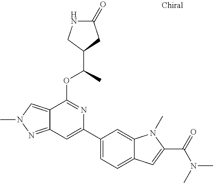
N1C(=O)CC(C(C)OC2=NC(C3=CC=C4C(=C3)N(C)C(C(=O)N(C)C)=C4)=CC3=NN(C)C=C23)C1
